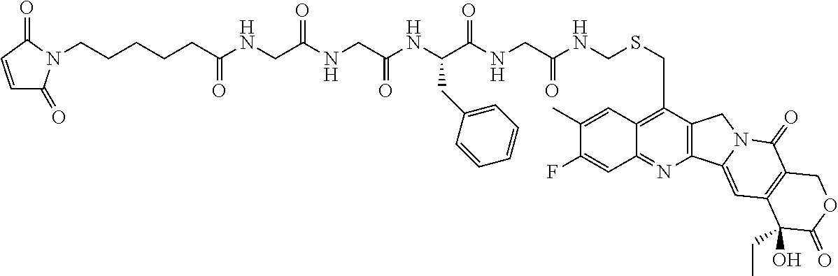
C1(C)=CC2=C(CSCNC(CNC(C(NC(CNC(CNC(CCCCCN3C(=O)C=CC3=O)=O)=O)=O)CC3=CC=CC=C3)=O)=O)C3=C(N=C2C=C1F)C1=CC2=C(C(=O)N1C3)COC(=O)C2(CC)O
